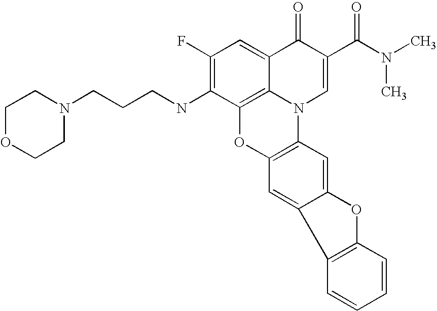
C1(F)=C(NCCCN2CCOCC2)C2=C3C(=C1)C(=O)C(C(N(C)C)=O)=CN3C1=C(O2)C=C2C(=C1)OC1=C2C=CC=C1
